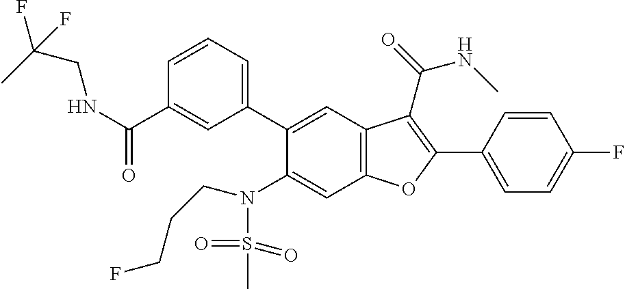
C1=CC(C2=C(C(=O)NC)C3=C(C=C(N(S(C)(=O)=O)CCCF)C(C4=CC=CC(C(NCC(F)(C)F)=O)=C4)=C3)O2)=CC=C1F
